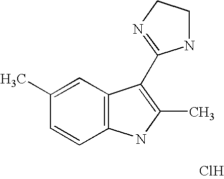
Cl.C1=C(C)C=CC2=C1C(C1=NCCN1)=C(C)N2
